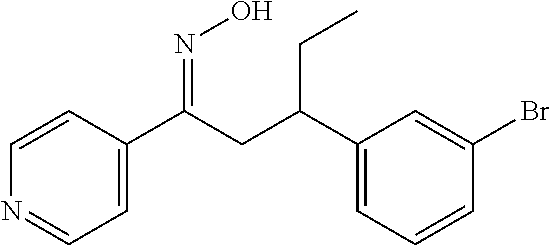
C1=C(C(=NO)CC(C2=CC=CC(Br)=C2)CC)C=CN=C1
